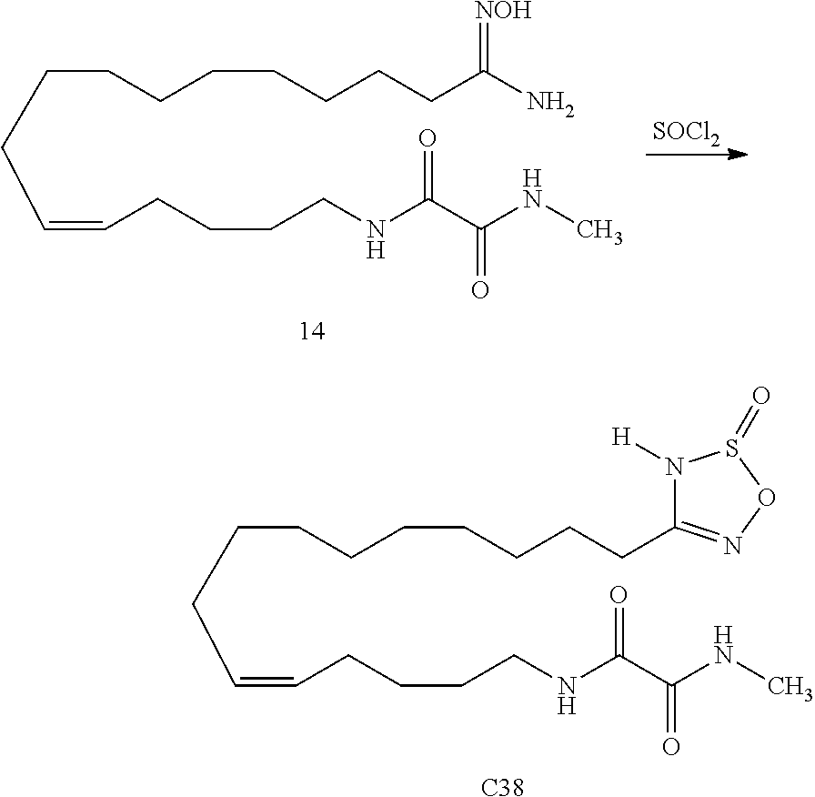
C(CCCCCCCC(N)=[NOH])CC=CCCCCNC(C(NC)=O)=O.[SOCl2].C(CCCCCCCC1=NOS(=O)N1[H])CC=CCCCCNC(C(NC)=O)=O.[C38]
